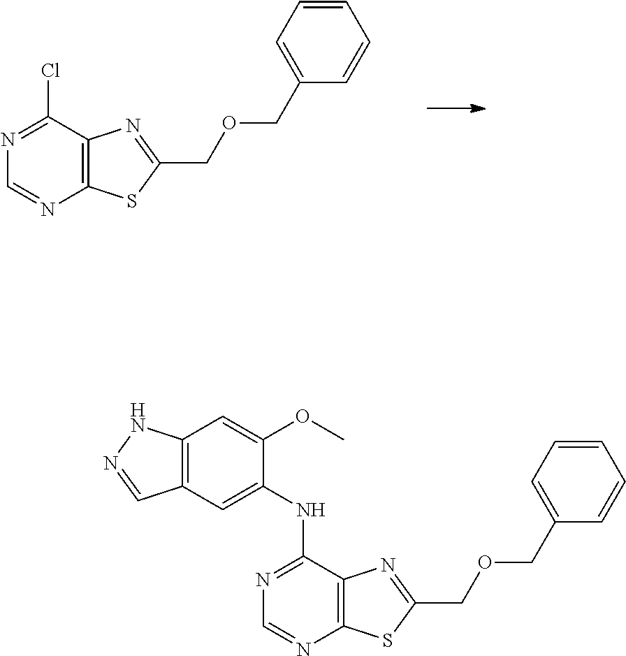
C12=C(C(Cl)=NC=N1)N=C(COCC1=CC=CC=C1)S2.C12=C(C(NC3=CC4=C(C=C3OC)NN=C4)=NC=N1)N=C(COCC1=CC=CC=C1)S2
